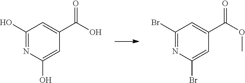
C1(O)=NC(O)=CC(C(=O)O)=C1.C1(Br)=NC(Br)=CC(C(=O)OC)=C1
